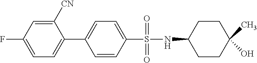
C1([CN])=CC(F)=CC=C1C1=CC=C(S(NC2CCC(C)(O)CC2)(=O)=O)C=C1
